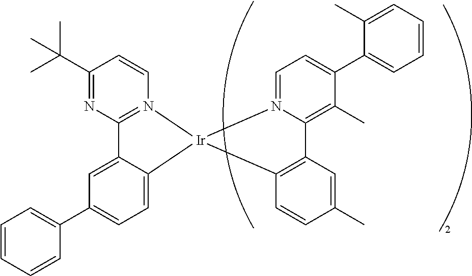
C12=N(C=CC(C(C)(C)C)=N1)[Ir]1(C3=CC=C(C4=CC=CC=C4)C=C23)C2=C(C3=C(C)C(C4=CC=CC=C4C)=CC=N31)C=C(C)C=C2
